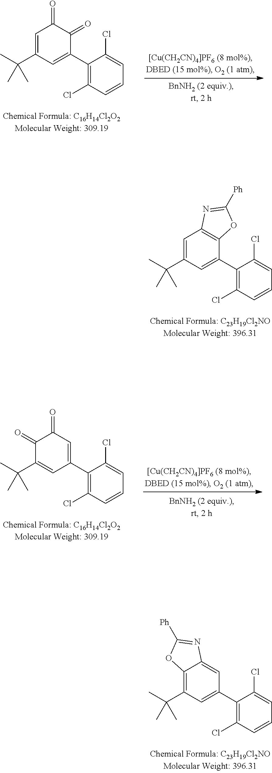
C1=C(C(C)(C)C)C=C(C2=C(Cl)C=CC=C2Cl)C(=O)C1=O.C1=C(C(C)(C)C)C=C(C2=C(Cl)C=CC=C2Cl)C2=C1N=C([Ph])O2.C1(=O)C(C(C)(C)C)=CC(C2=C(Cl)C=CC=C2Cl)=CC1=O.C12=C(C(C)(C)C)C=C(C3=C(Cl)C=CC=C3Cl)C=C1N=C([Ph])O2
